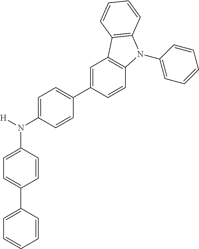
C1(C2=CC3=C(C=C2)N(C2=CC=CC=C2)C2=C3C=CC=C2)=CC=C(N(C2=CC=C(C3=CC=CC=C3)C=C2)[H])C=C1
